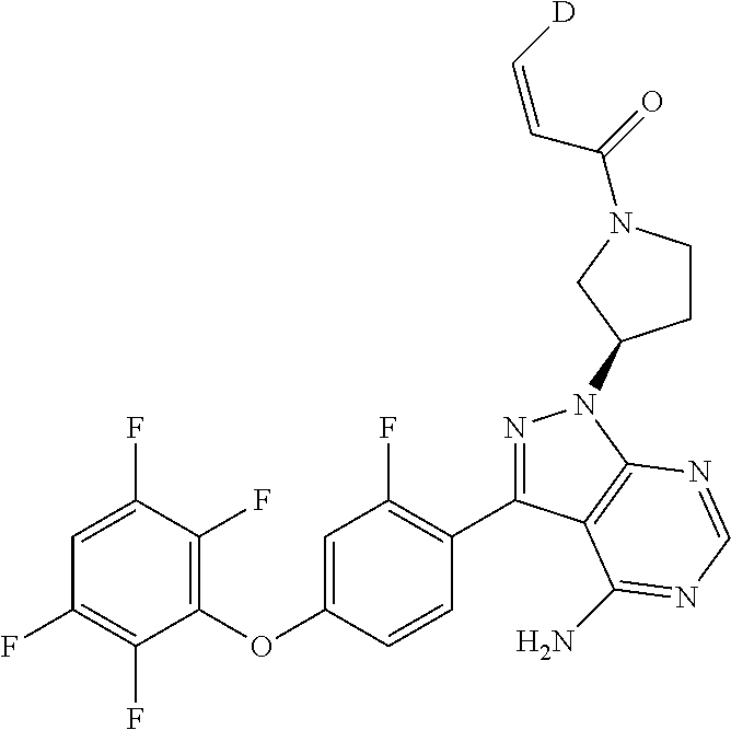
C1=C(F)C(F)=C(OC2=CC(F)=C(C3=NN(C4CCN(C(=O)C=C[D])C4)C4=C3C(N)=NC=N4)C=C2)C(F)=C1F
